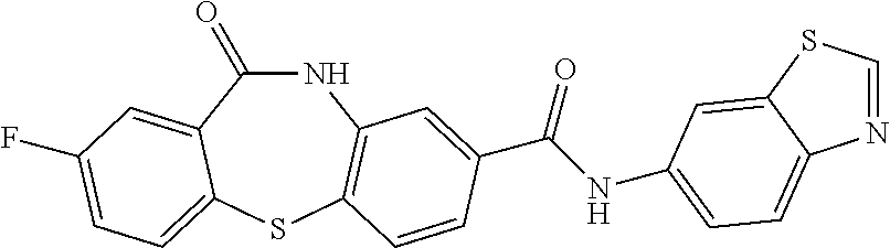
C1(=O)NC2=C(SC3=CC=C(F)C=C13)C=CC(C(NC1=CC=C3N=CSC3=C1)=O)=C2
